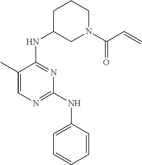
N(C1=NC(NC2=CC=CC=C2)=NC=C1C)C1CN(C(C=C)=O)CCC1
